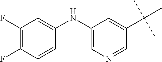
C1(F)=C(F)C=CC(NC2=CN=CC(C(C)(C)C)=C2)=C1
